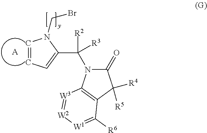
C1=CC=C(C(N2C(=O)C([R4])([R5])C3=C2[W3]=[W2][W1]=C3[R6])([R2])[R3])N1CBr.[A]
